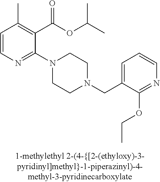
C1=CN=C(N2CCN(CC3=CC=CN=C3OCC)CC2)C(C(OC(C)C)=O)=C1C
